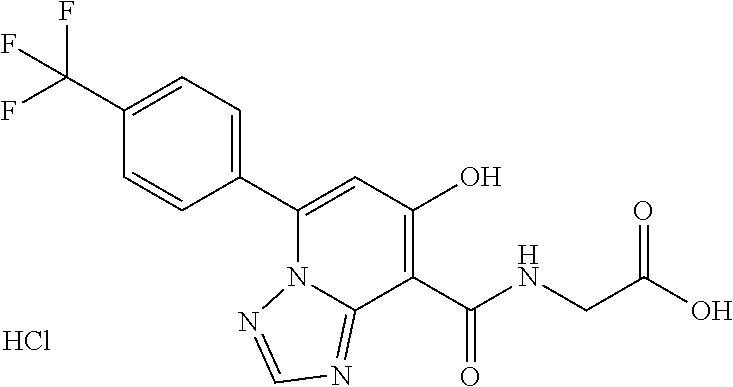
C1=CC(C2=CC(O)=C(C(NCC(O)=O)=O)C3=NC=NN23)=CC=C1C(F)(F)F.Cl
